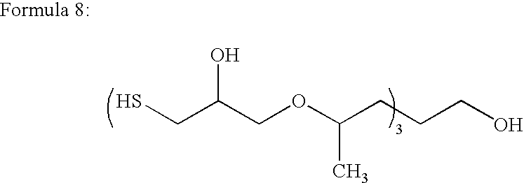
C(C(COC(CCCO)C)O)S
